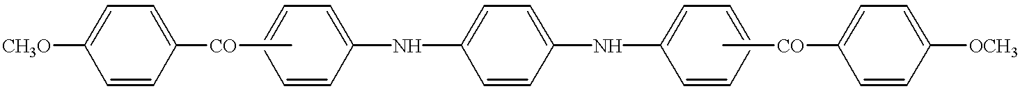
C1=C([CH3O])C=CC([CO]C)=C1.C1=C(NC2=CC=C(NC3=CC=CC=C3)C=C2)C=CC=C1.C1=C([CO]C)C=CC([OCH3])=C1
